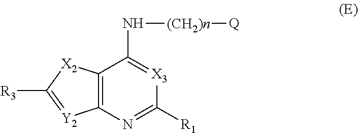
C12=C(C(N[(CH2)n][Q])=[X3]C([R1])=N1)[X2]C([R3])=[Y2]2
